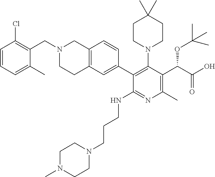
C1=CC=C(C)C(CN2CCC3=C(C2)C=CC(C2=C(N4CCC(C)(C)CC4)C(C(C(=O)O)OC(C)(C)C)=C(C)N=C2NCCCN2CCN(C)CC2)=C3)=C1Cl
